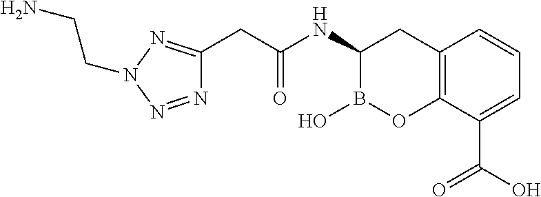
C12=C(C(C(O)=O)=CC=C1)OB(O)C(NC(CC1=NN(CCN)N=N1)=O)C2
